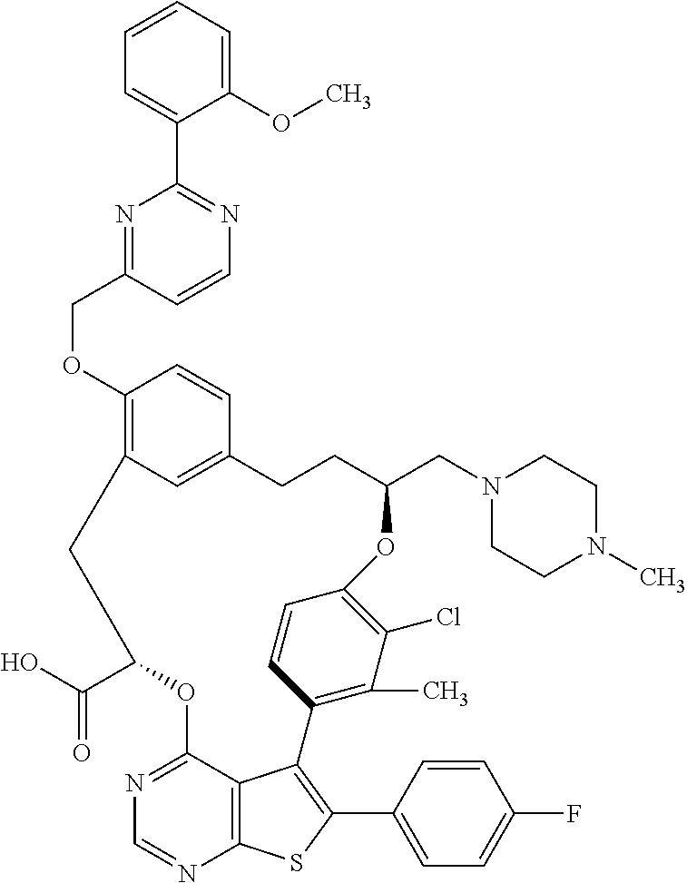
C12=C(Cl)C(C)=C(C=C1)C1=C(C3=CC=C(F)C=C3)SC3=C1C(=NC=N3)OC(C(O)=O)CC1=C(OCC3=NC(C4=CC=CC=C4OC)=NC=C3)C=CC(=C1)CCC(CN1CCN(C)CC1)O2
